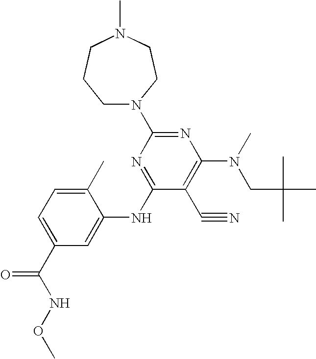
C1(C)=CC=C(C(NOC)=O)C=C1NC1=NC(N2CCCN(C)CC2)=NC(N(C)CC(C)(C)C)=C1C#N
